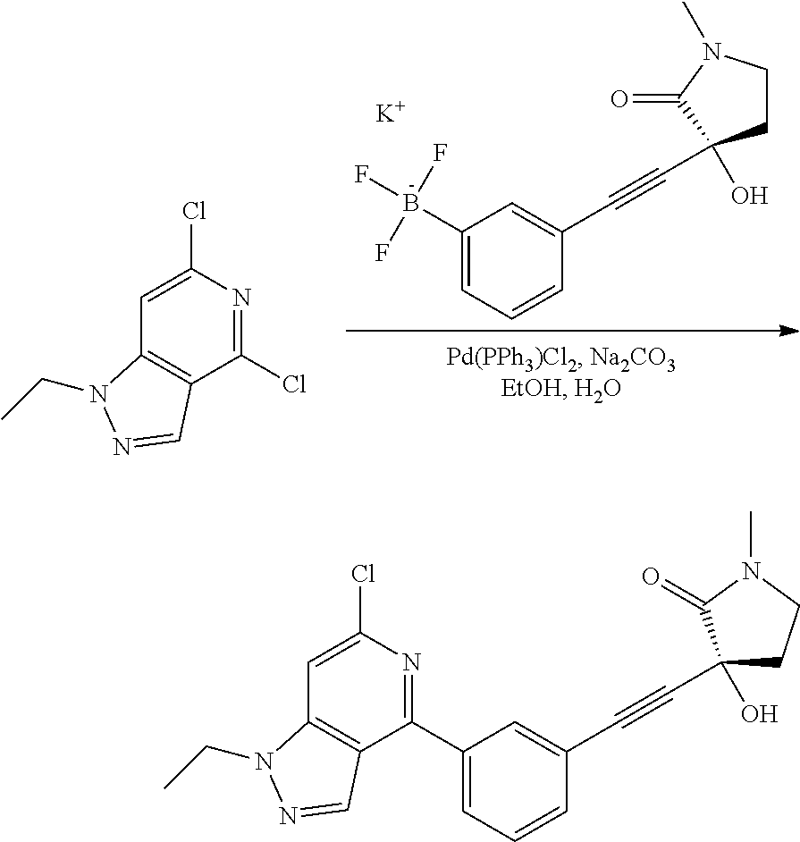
C1=C(B(F)(F)F)C=C(C#CC2(O)CCN(C)C2=O)C=C1.C12=C(C(Cl)=NC(Cl)=C1)C=NN2CC.[K].C1=C(C2=NC(Cl)=CC3=C2C=NN3CC)C=C(C#CC2(O)CCN(C)C2=O)C=C1
